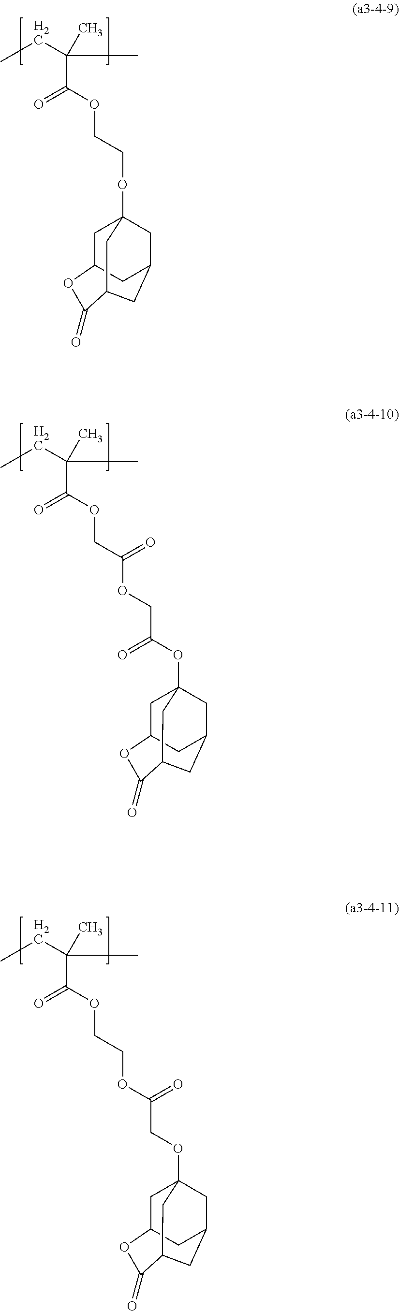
C12CC3CC(OCCOC(C(C)(C)CC)=O)(CC(C(=O)O1)C3)C2.C12CC3CC(OC(COC(COC(C(C)(C)CC)=O)=O)=O)(CC(C(=O)O1)C3)C2.C12CC3CC(OCC(OCCOC(C(C)(C)CC)=O)=O)(CC(C(=O)O1)C3)C2
